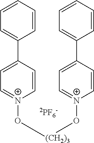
[2PF6-].C1(C2=CC=CC=C2)=CC=[N+](O[(CH2)3]O[N+]2=CC=C(C3=CC=CC=C3)C=C2)C=C1
